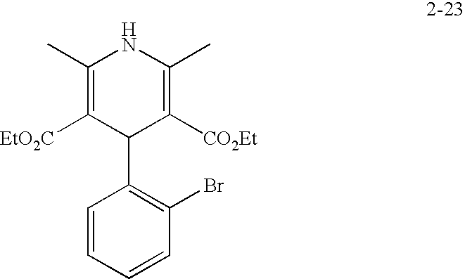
C1=CC=CC(Br)=C1C1C([CO2Et])=C(C)NC(C)=C1[EtO2C]
